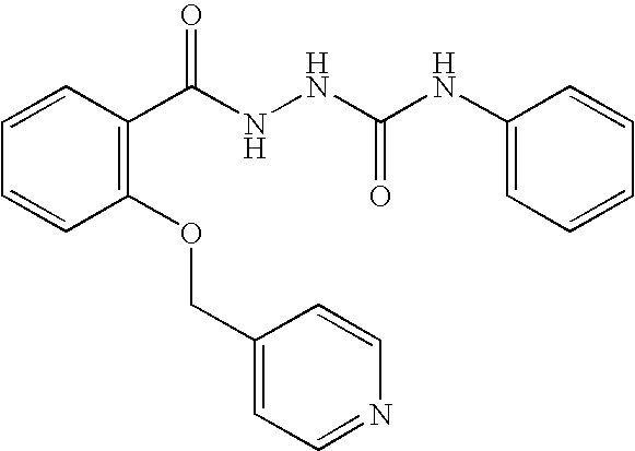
C1=CC(C(NNC(NC2=CC=CC=C2)=O)=O)=C(OCC2=CC=NC=C2)C=C1
